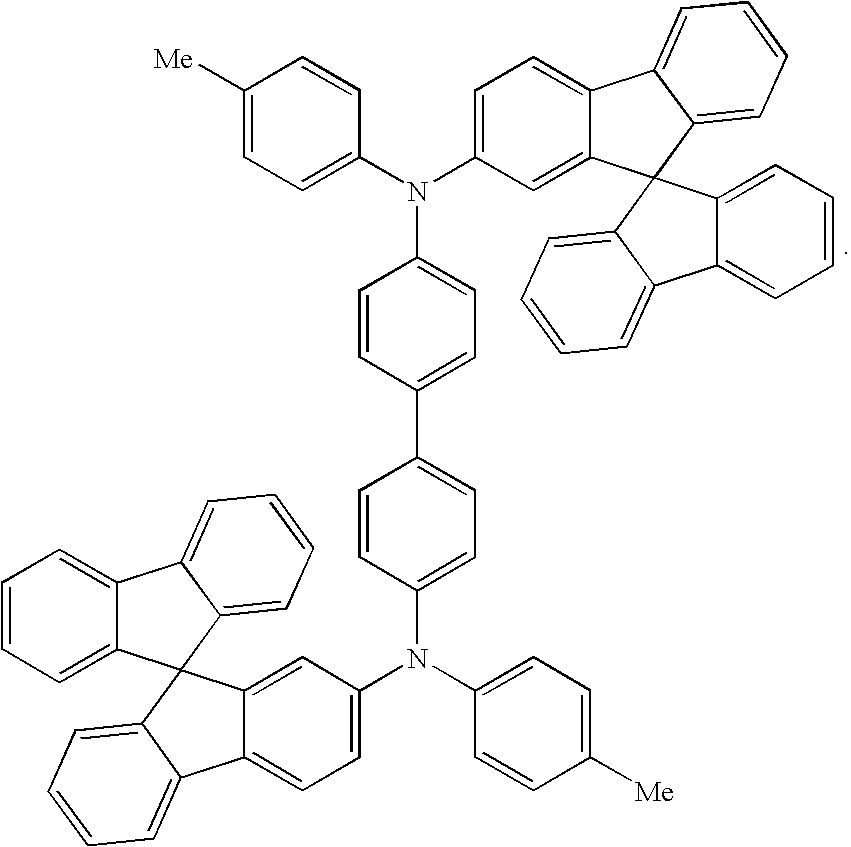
C1([Me])=CC=C(N(C2=CC=C3C(=C2)C2(C4=CC=CC=C34)C3=CC=CC=C3C3=CC=CC=C23)C2=CC=C(C3=CC=C(N(C4=CC=C([Me])C=C4)C4=CC=C5C(=C4)C4(C6=CC=CC=C56)C5=CC=CC=C5C5=CC=CC=C45)C=C3)C=C2)C=C1
